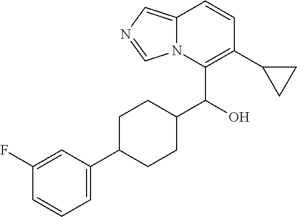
C12=CN=CN1C(C(O)C1CCC(C3=CC=CC(F)=C3)CC1)=C(C1CC1)C=C2
